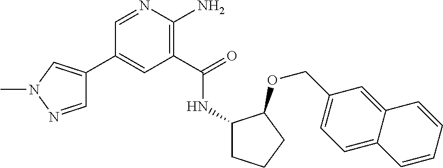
C1(C2=CN(C)N=C2)=CC(C(=O)NC2CCCC2OCC2=CC=C3C(=C2)C=CC=C3)=C(N)N=C1
